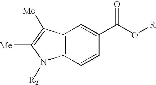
C12=C(C=CC(C(O[R])=O)=C1)N([R2])C([Me])=C2[Me]
